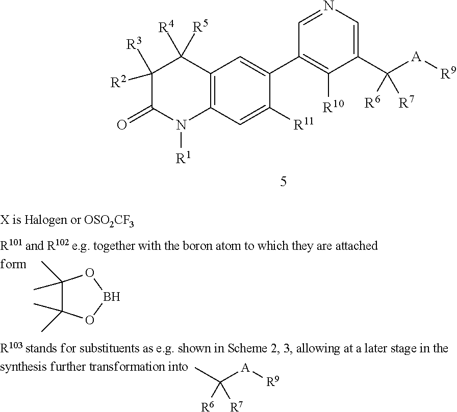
C1(C)(C)C(C)(C)OBO1.CC([A][R9])([R6])[R7].C1([R3])([R2])C(=O)N([R1])C2=C(C1([R4])[R5])C=C(C1=C([R10])C(C([A][R9])([R6])[R7])=CN=C1)C([R11])=C2
